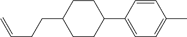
C1CC(C2=CC=C(C)C=C2)CCC1CCC=C
